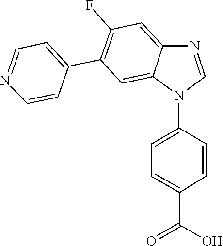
C1=C2C(=CC(C3=CC=NC=C3)=C1F)N(C1=CC=C(C(=O)O)C=C1)C=N2
